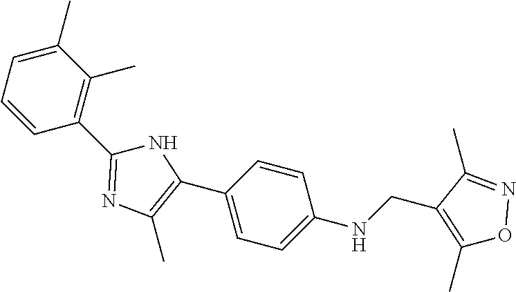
C1(C)=CC=CC(C2=NC(C)=C(C3=CC=C(NCC4=C(C)ON=C4C)C=C3)N2)=C1C
